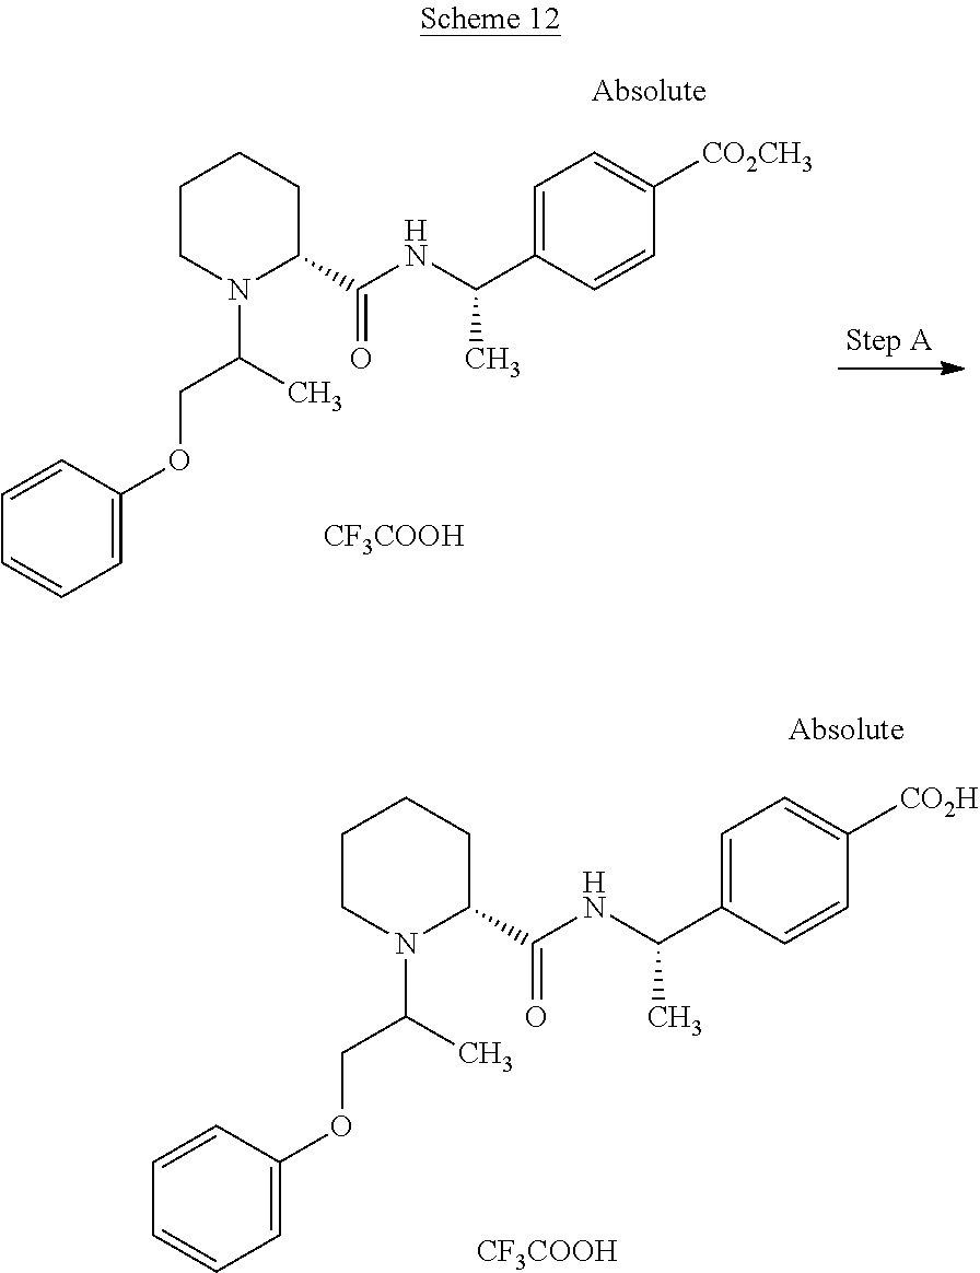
N1(C(COC2=CC=CC=C2)C)C(C(=O)NC(C2=CC=C([CO2CH3])C=C2)C)CCCC1.[CF3COOH].C1=C(OCC(N2C(C(NC(C3=CC=C([CO2H])C=C3)C)=O)CCCC2)C)C=CC=C1.[CF3COOH]
